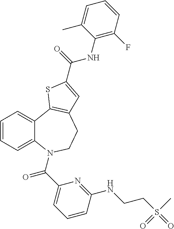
C1=CC=C2C(=C1)C1=C(CCN2C(C2=CC=CC(NCCS(=O)(C)=O)=N2)=O)C=C(C(=O)NC2=C(F)C=CC=C2C)S1
